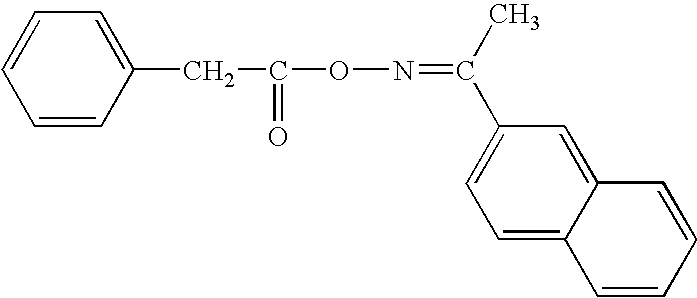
C1=CC=CC(CC(ON=C(C)C2=CC=C3C(=C2)C=CC=C3)=O)=C1
